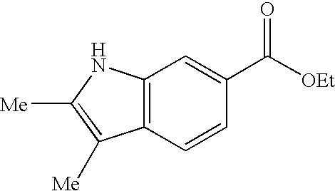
C12=C(C=CC(C(=O)[OEt])=C1)C([Me])=C([Me])N2
